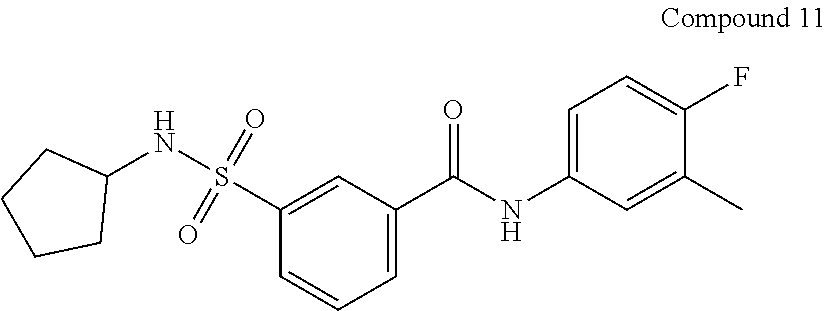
C1(C(NC2=CC=C(F)C(C)=C2)=O)=CC=CC(S(NC2CCCC2)(=O)=O)=C1
